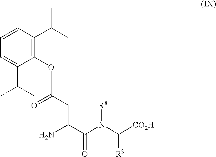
C1=C(C(C)C)C(OC(CC(C(=O)N(C([CO2H])[R9])[R8])N)=O)=C(C(C)C)C=C1
